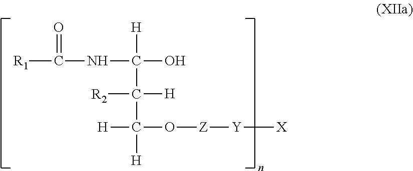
[R1]C(=O)NC([H])(O)C([R2])([H])C([H])([H])O[Z][Y][X]
